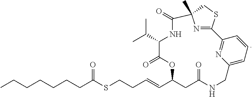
O=C1OC(C=CCCSC(CCCCCCC)=O)CC(=O)NCC2=CC=CC(=N2)C2=NC(C)(C(=O)NC1C(C)C)CS2
